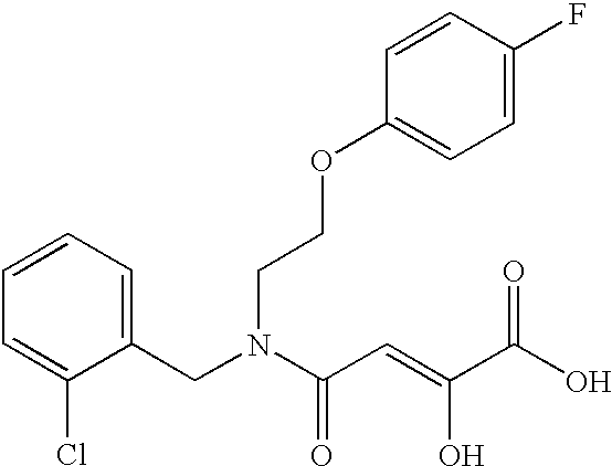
C1(CN(C(C=C(O)C(O)=O)=O)CCOC2=CC=C(F)C=C2)=CC=CC=C1Cl
